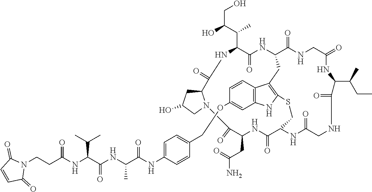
N1(CCC(NC(C(NC(C(NC2=CC=C(COC3=CC4=C(C=C3)C3=C(N4)SCC4C(=O)NC(CC(=O)N)C(=O)CN5C(CC(O)C5)C(=O)NC(C(C(CO)O)C)C(=O)NC(C(=O)NCC(=O)NC(C(CC)C)C(=O)NCC(=O)N4)C3)C=C2)=O)C)=O)C(C)C)=O)C(=O)C=CC1=O
